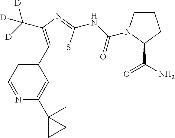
C1(C2=CC=NC(C3(C)CC3)=C2)=C(C([D])([D])[D])N=C(NC(=O)N2CCCC2C(=O)N)S1
